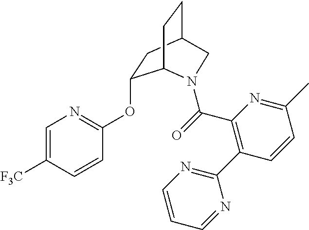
C1=C([F3C])C=CC(OC2CC3CCC2N(C(=O)C2=C(C4=NC=CC=N4)C=CC(C)=N2)C3)=N1
